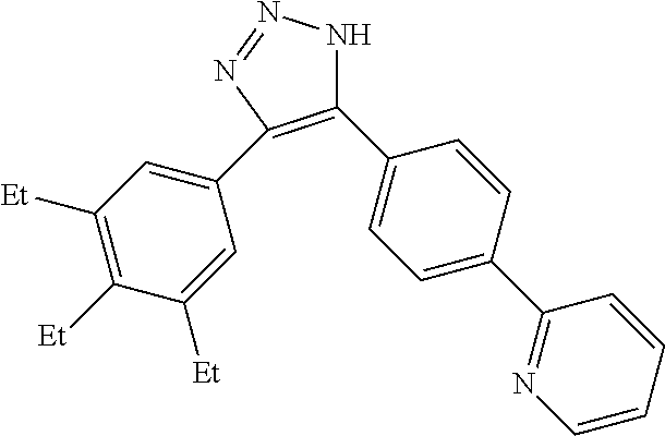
C1(C2=CC=C(C3=NC=CC=C3)C=C2)=C(C2=CC([Et])=C([Et])C([Et])=C2)N=NN1
